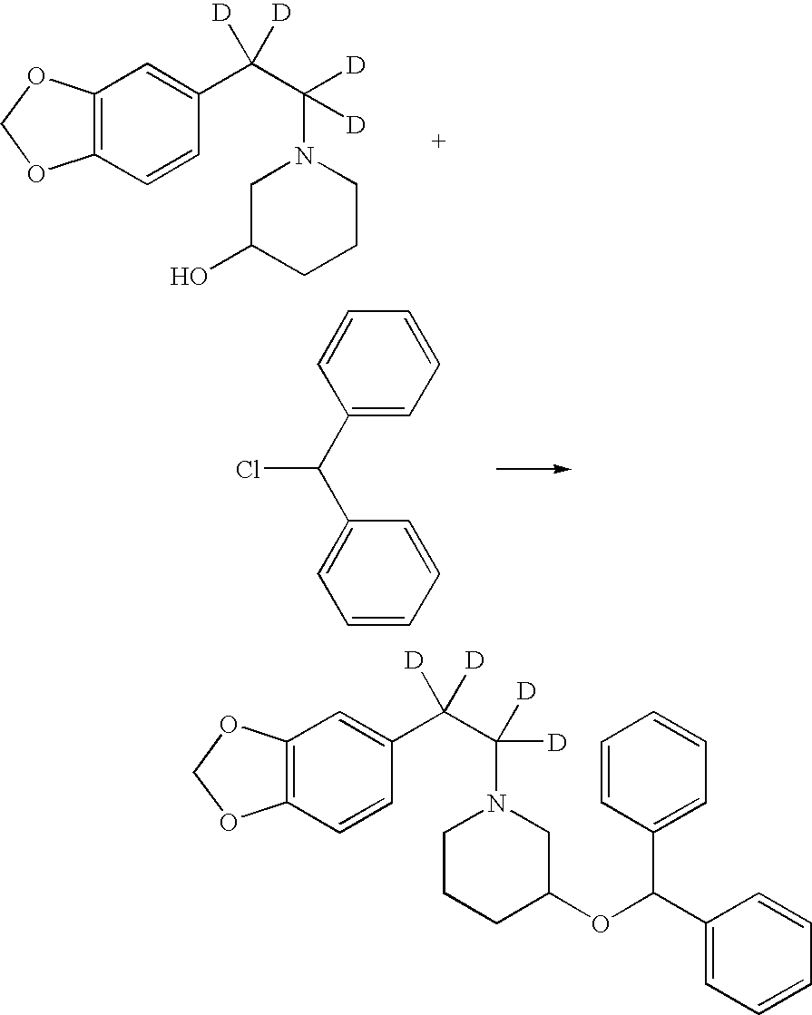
C1(C(C2=CC=CC=C2)Cl)=CC=CC=C1.C12=C(C=CC(C(C(N3CC(O)CCC3)([D])[D])([D])[D])=C1)OCO2.C12=C(C=CC(C(C(N3CCCC(OC(C4=CC=CC=C4)C4=CC=CC=C4)C3)([D])[D])([D])[D])=C1)OCO2
